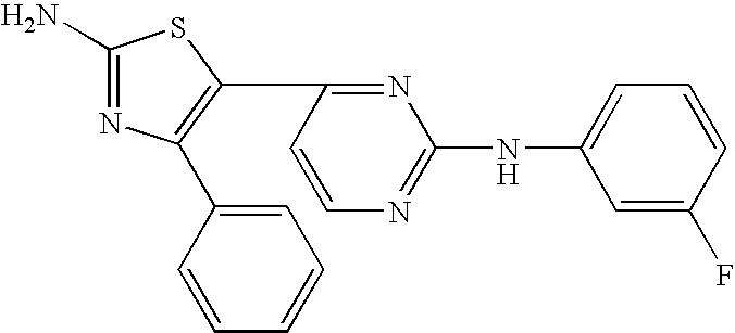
C1=C(C2=C(C3=NC(NC4=CC=CC(F)=C4)=NC=C3)SC(N)=N2)C=CC=C1
